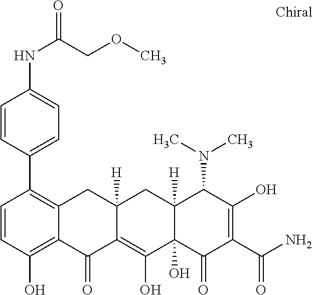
C12([H])C(O)(C(=O)C(C(N)=O)=C(O)C1N(C)C)C(O)=C1C([H])(C2)CC2=C(C3=CC=C(NC(=O)COC)C=C3)C=CC(O)=C2C1=O
